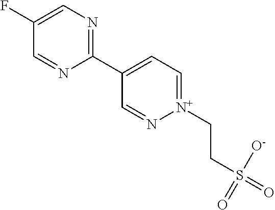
C1(F)=CN=C(C2=CC=[N+](CCS(=O)([O-])=O)N=C2)N=C1
